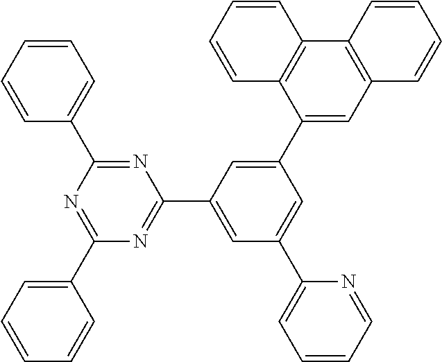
C1(C2=CC=CC=C2)=NC(C2=CC=CC=C2)=NC(C2=CC(C3=CC=CC=N3)=CC(C3=CC4=C(C5=C3C=CC=C5)C=CC=C4)=C2)=N1
